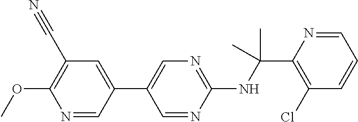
N(C(C1=C(Cl)C=CC=N1)(C)C)C1=NC=C(C2=CC(C#N)=C(OC)N=C2)C=N1
